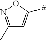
[#]C1=CC(C)=NO1
